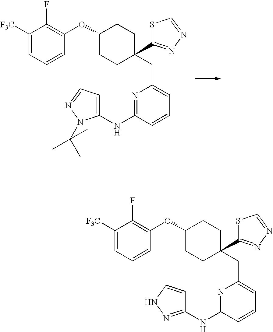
C1([F3C])=CC=CC(OC2CCC(C3=NN=CS3)(CC3=CC=CC(NC4=NNC=C4)=N3)CC2)=C1F.C1([F3C])=CC=CC(OC2CCC(C3=NN=CS3)(CC3=CC=CC(NC4=CC=NN4C(C)(C)C)=N3)CC2)=C1F
